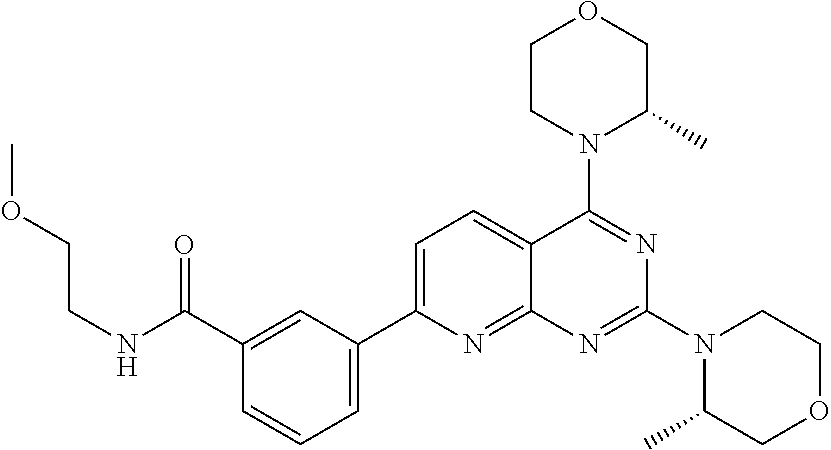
C1=C(C2=CC=CC(C(NCCOC)=O)=C2)N=C2C(=C1)C(N1C(C)COCC1)=NC(N1C(C)COCC1)=N2
